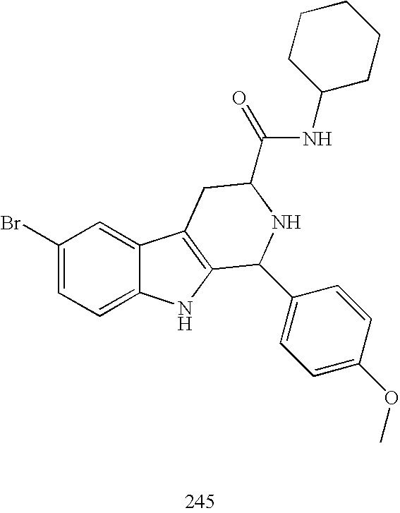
C1(Br)=CC=C2C(=C1)C1=C(N2)C(C2=CC=C(OC)C=C2)NC(C(NC2CCCCC2)=O)C1
